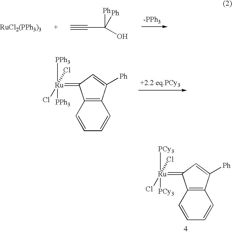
[RuCl2(PPh3)3].C#CC([Ph])(O)[Ph].C1=CC=CC2=C1C(=[Ru]([PPh3])([PPh3])(Cl)Cl)C=C2[Ph].C1=CC=CC2=C1C(=[Ru]([PCy3])([PCy3])(Cl)Cl)C=C2[Ph]
